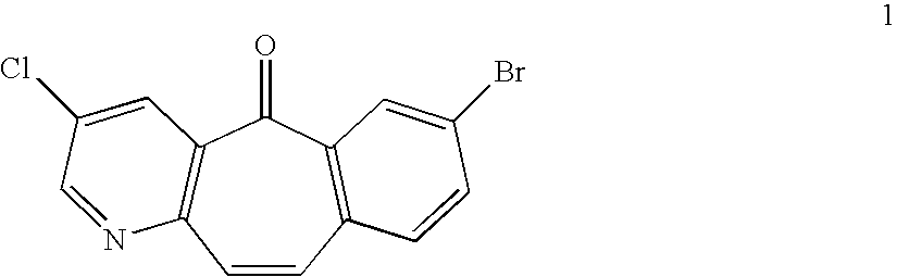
C12=C(C=CC3=C(C1=O)C=C(Br)C=C3)N=CC(Cl)=C2
